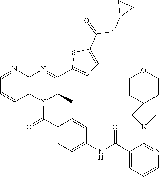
C1=CC(NC(C2=CC(C)=CN=C2N2CC3(C2)CCOCC3)=O)=CC=C1C(=O)N1C(C)C(C2=CC=C(C(=O)NC3CC3)S2)=NC2=C1C=CC=N2
